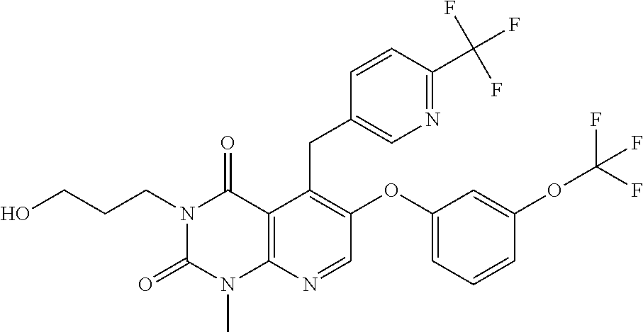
C1=CC(C(F)(F)F)=NC=C1CC1=C(OC2=CC=CC(OC(F)(F)F)=C2)C=NC2=C1C(=O)N(CCCO)C(=O)N2C
